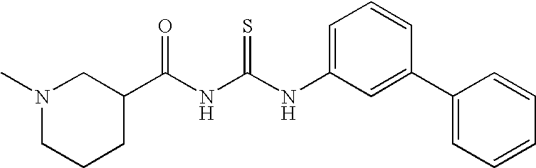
N1(C)CCCC(C(NC(NC2=CC=CC(C3=CC=CC=C3)=C2)=S)=O)C1
